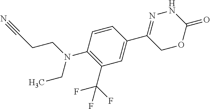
C1(C2=CC(C(F)(F)F)=C(N(CCC#N)CC)C=C2)=NNC(=O)OC1
